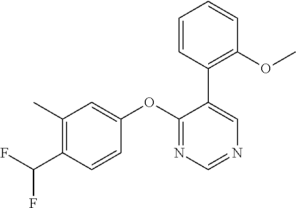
C1(C)=C(C(F)F)C=CC(OC2=NC=NC=C2C2=C(OC)C=CC=C2)=C1
